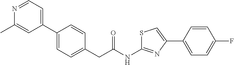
C1(C2=CC=C(CC(NC3=NC(C4=CC=C(F)C=C4)=CS3)=O)C=C2)=CC=NC(C)=C1
